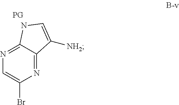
N1=C2C(=NC(Br)=C1)C([NH2])=CN2
